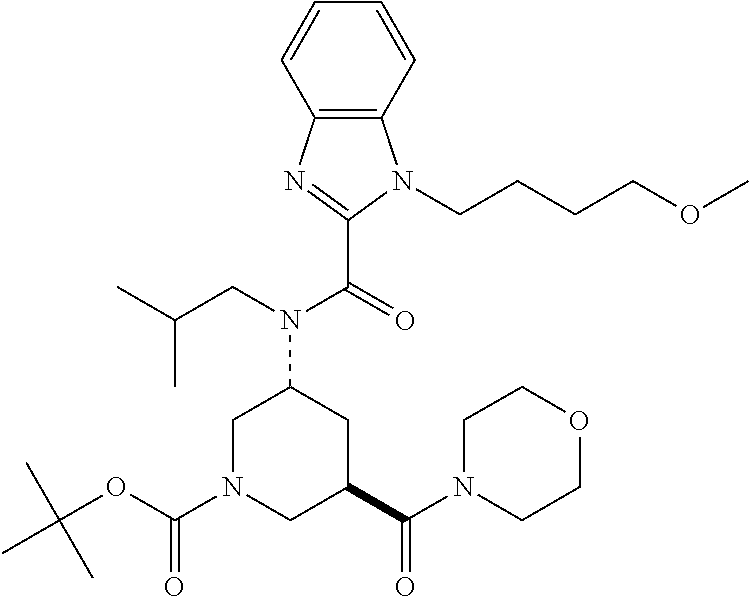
C12=C(C=CC=C1)N(CCCCOC)C(C(N(C1CN(C(OC(C)(C)C)=O)CC(C(N3CCOCC3)=O)C1)CC(C)C)=O)=N2
